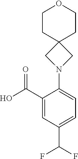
C1(C(O)=O)=CC(C(F)F)=CC=C1N1CC2(C1)CCOCC2
